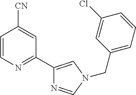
C1=CN=C(C2=CN(CC3=CC=CC(Cl)=C3)C=N2)C=C1[CN]
